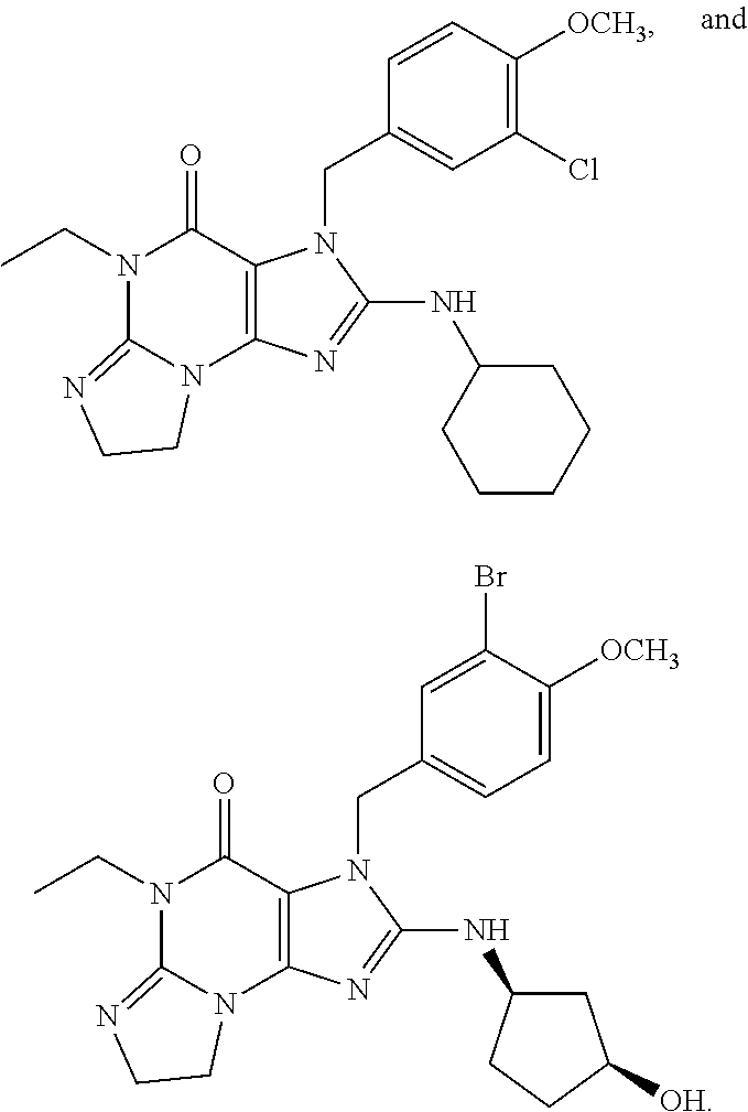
N1(CC)C2=NCCN2C2=C(C1=O)N(CC1=CC(Cl)=C([OCH3])C=C1)C(NC1CCCCC1)=N2.N1(CC)C2=NCCN2C2=C(C1=O)N(CC1=CC=C([OCH3])C(Br)=C1)C(NC1CC([OH])CC1)=N2
